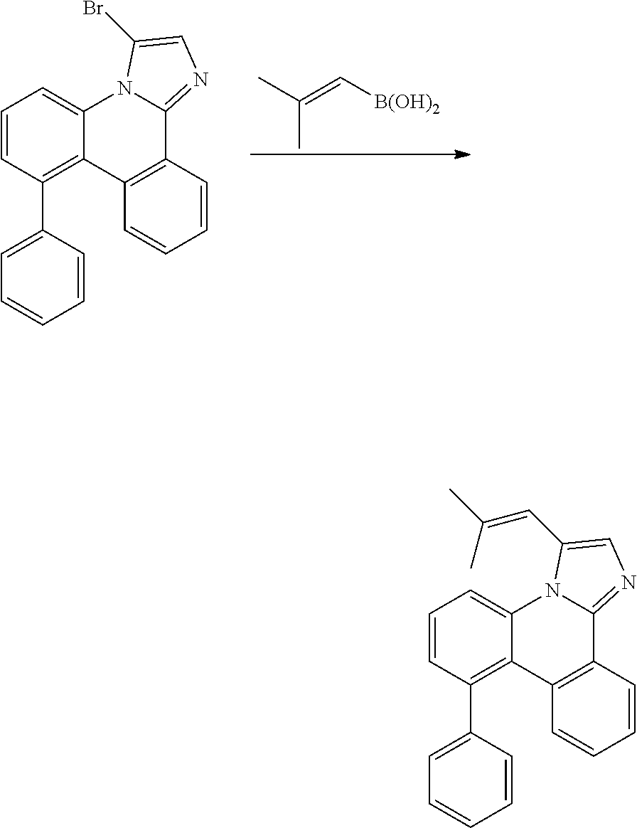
C1=CC(C2=CC=CC=C2)=C2C(=C1)N1C(=NC=C1Br)C1=C2C=CC=C1.CC(=C[B(OH)2])C.C1=CC(C2=CC=CC=C2)=C2C(=C1)N1C(=NC=C1C=C(C)C)C1=C2C=CC=C1
